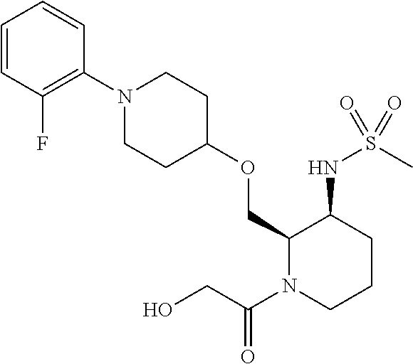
C1=CC(F)=C(N2CCC(OCC3N(C(CO)=O)CCCC3NS(=O)(C)=O)CC2)C=C1
